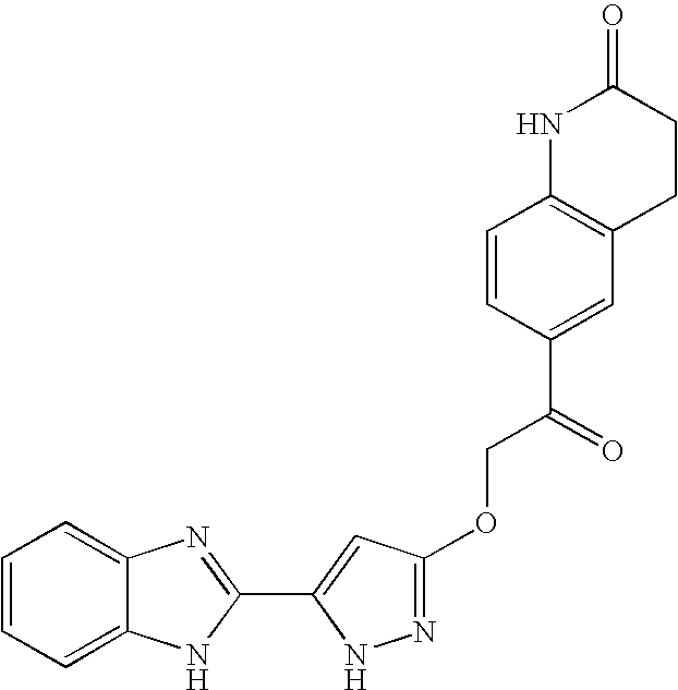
C1=CC=C2C(=C1)N=C(C1=CC(OCC(=O)C3=CC4=C(C=C3)NC(=O)CC4)=NN1)N2
